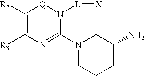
C1([R2])=C([R3])N=C(N2CCCC(N)C2)N([L][X])[Q]1
